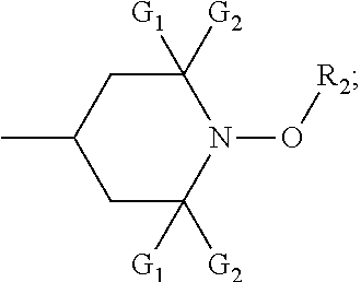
C1([G1])([G2])CC(C)CC([G1])([G2])N1O[R2]
